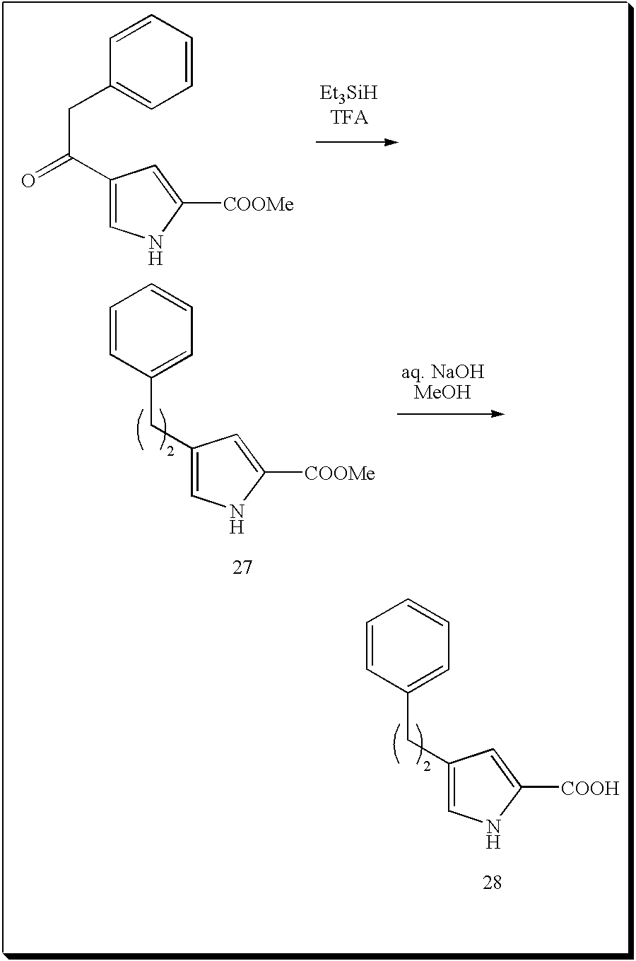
C1=CC(CC2=CNC([COOH])=C2)=CC=C1.C1=CC(CC2=CNC([COOMe])=C2)=CC=C1.C1=CC=CC=C1CC(=O)C1=CNC([COOMe])=C1
